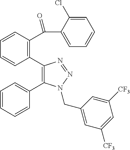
C1=CC(C(=O)C2=CC=CC=C2Cl)=C(C2=C(C3=CC=CC=C3)N(CC3=CC([CF3])=CC([CF3])=C3)N=N2)C=C1
